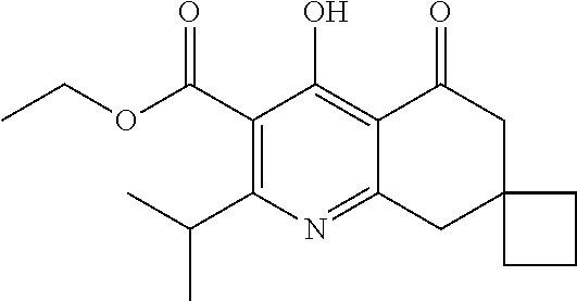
C1(C(=O)OCC)=C(C(C)C)N=C2C(=C1O)C(=O)CC1(C2)CCC1
